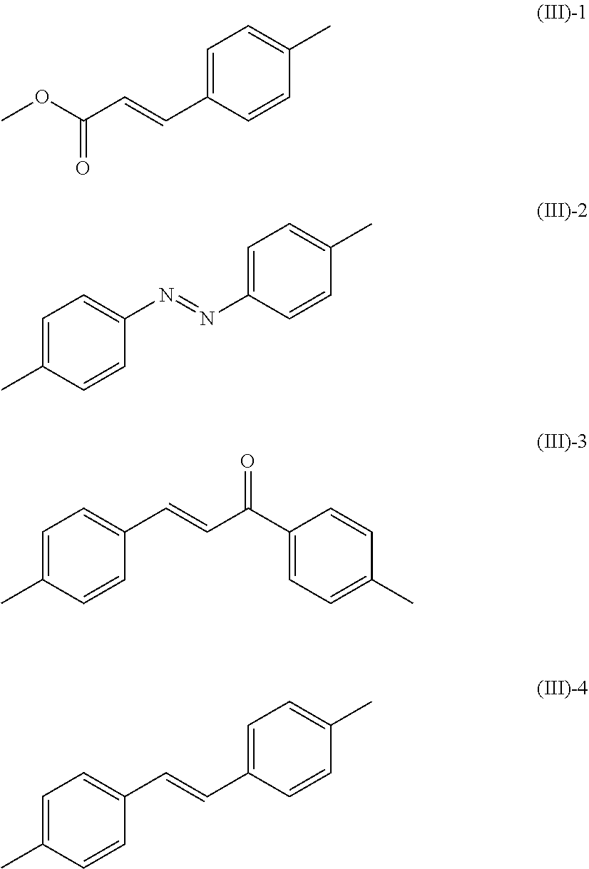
COC(C=CC1=CC=C(C)C=C1)=O.CC1=CC=C(N=NC2=CC=C(C)C=C2)C=C1.CC1=CC=C(C=CC(C2=CC=C(C)C=C2)=O)C=C1.CC1=CC=C(C=CC2=CC=C(C)C=C2)C=C1
